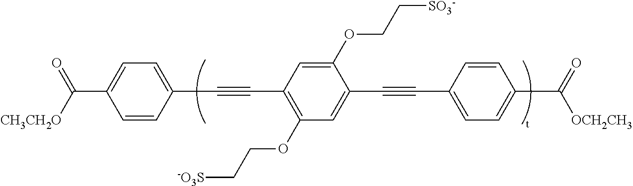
C(C1=C(OCC[-O3S])C=C(C#CC2=CC=C(C(=O)[OCH2CH3])C=C2)C(OCC[SO3-])=C1)#CC1=CC=C(C([CH3CH2O])=O)C=C1
